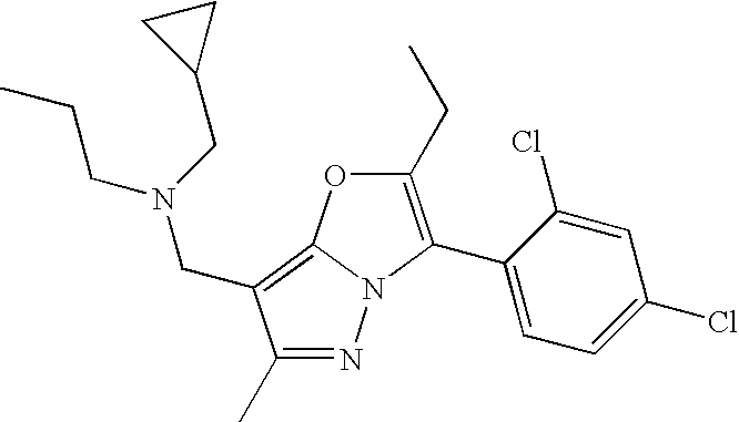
N1=C(C)C(CN(CC2CC2)CCC)=C2N1C(C1=CC=C(Cl)C=C1Cl)=C(CC)O2
